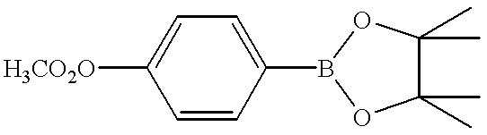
C1=CC(B2OC(C)(C)C(C)(C)O2)=CC=C1[H3CO2O]
